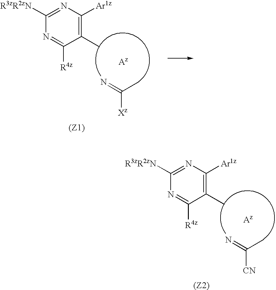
N=C(C)[CN].CC1=C([Ar1z])N=C([R3zR2zN])N=C1[R4z].[Az].[(Z2)].N=C(C)[Xz].CC1=C([Ar1z])N=C([R3zR2zN])N=C1[R4z].[Az].[(Z1)]
